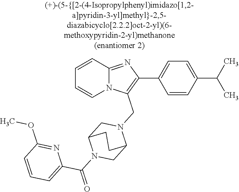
N12C(=NC(C3=CC=C(C(C)C)C=C3)=C1CN1CC3N(C(=O)C4=CC=CC(OC)=N4)CC1CC3)C=CC=C2
